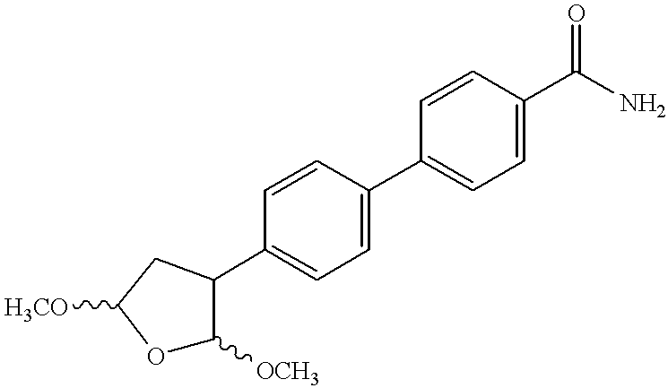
O1C([OCH3])C(C2=CC=C(C3=CC=C(C(N)=O)C=C3)C=C2)CC1[H3CO]
